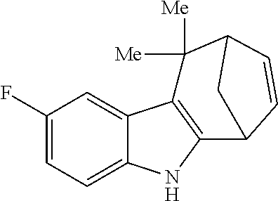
C1(F)=CC=C2C(=C1)C1=C(N2)C2C=CC(C1([Me])[Me])C2
